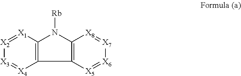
C12=C([X1]=[X2][X3]=[X4]1)N([Rb])C1=C2[X5]=[X6][X7]=[X8]1
